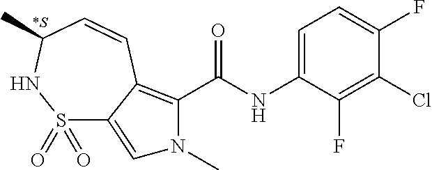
C1=C(NC(=O)C2=C3C(=CN2C)S(=O)(=O)NC(C)C=C3)C(F)=C(Cl)C(F)=C1
